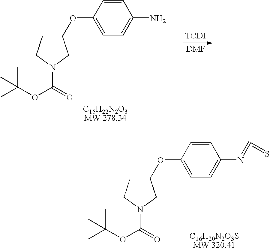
C1(OC2=CC=C(N=C=S)C=C2)CCN(C(OC(C)(C)C)=O)C1.[DMF].C1(OC2=CC=C(N)C=C2)CCN(C(OC(C)(C)C)=O)C1.[TCDI]
